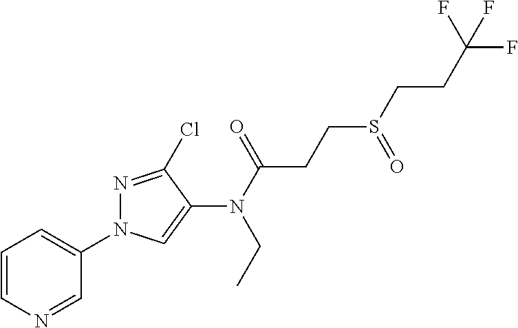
C1=CN=CC(N2N=C(Cl)C(N(CC)C(=O)CCS(CCC(F)(F)F)=O)=C2)=C1
